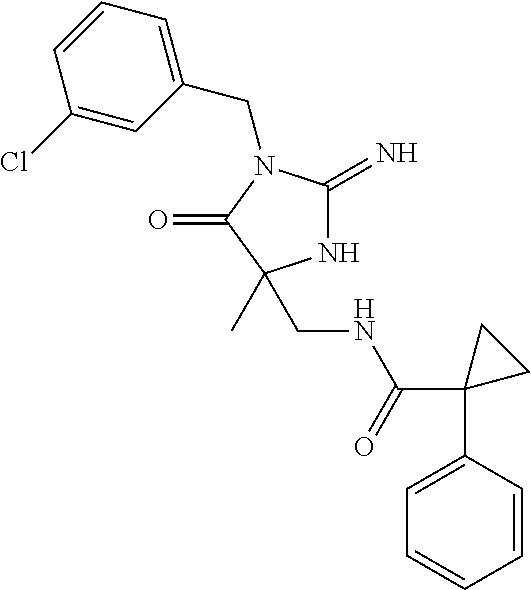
N1C(=N)N(CC2=CC=CC(Cl)=C2)C(=O)C1(C)CNC(C1(C2=CC=CC=C2)CC1)=O
